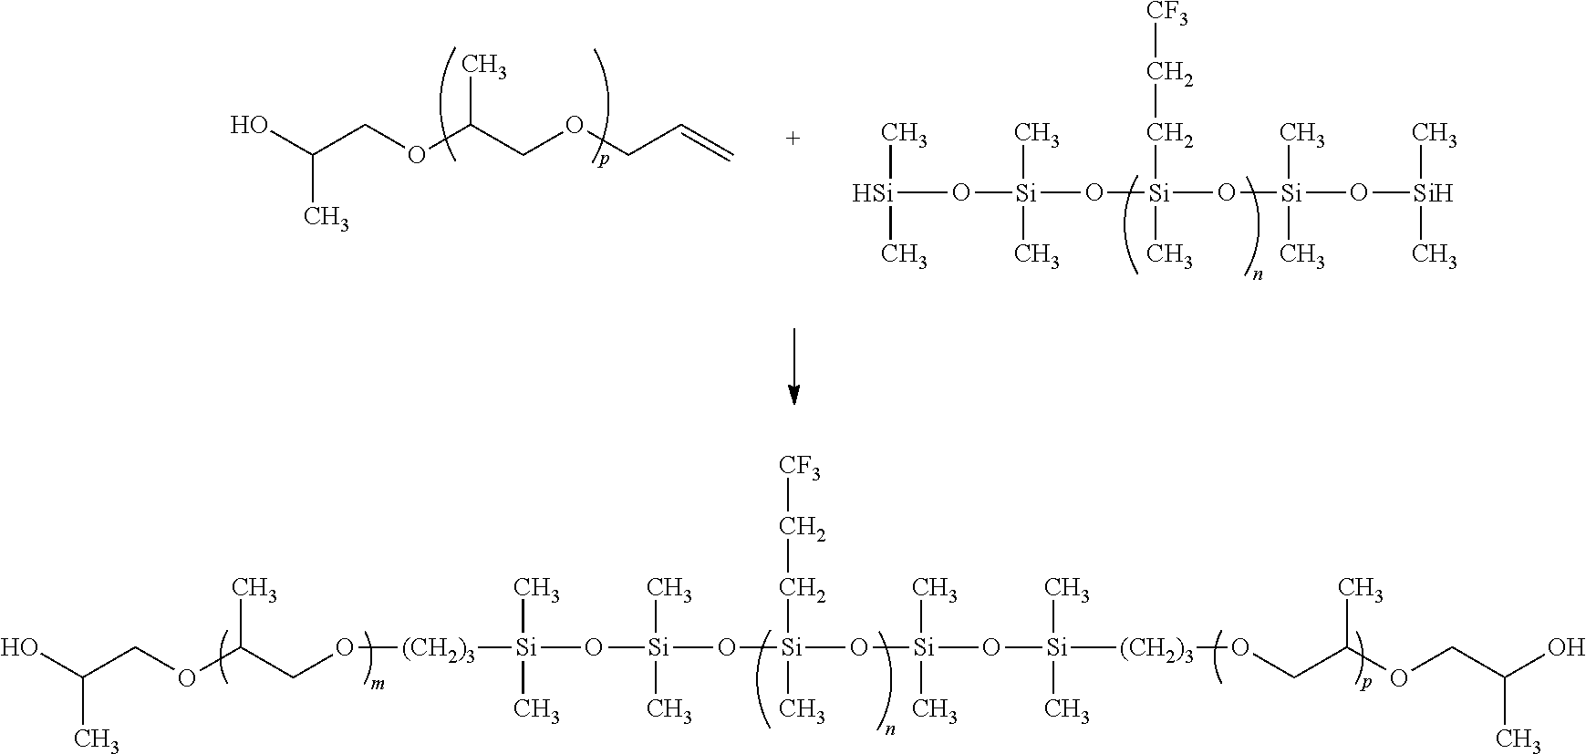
C(C)(O)COC(COCC=C)C.[Si](C)(C)O[Si](O[Si](CC[CF3])(O[Si](O[Si](C)C)(C)C)C)(C)C.C(C)(O)COC(CO[(CH2)3][Si](C)(C)O[Si](O[Si](CC[CF3])(O[Si](O[Si]([(CH2)3]OCC(OCC(O)C)C)(C)C)(C)C)C)(C)C)C
